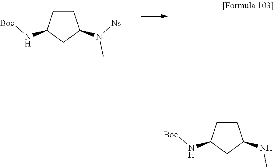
C1CC(N[Boc])CC1N([Ns])C.C1CC(N[Boc])CC1NC
